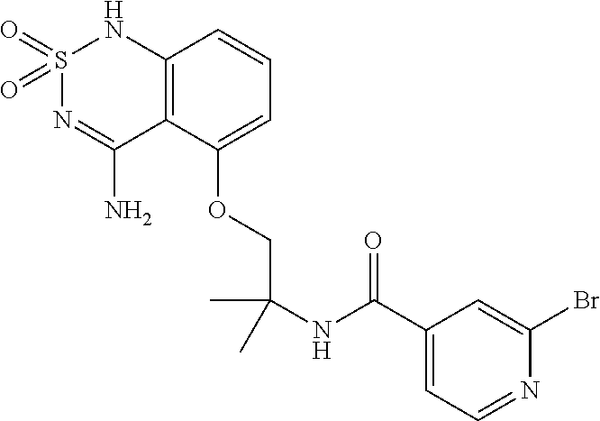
S1(=O)(=O)N=C(N)C2=C(N1)C=CC=C2OCC(NC(C1=CC=NC(Br)=C1)=O)(C)C
